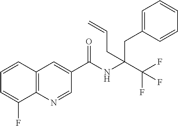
C1=CC2=C(C(F)=C1)N=CC(C(NC(C(F)(F)F)(CC1=CC=CC=C1)CC=C)=O)=C2
